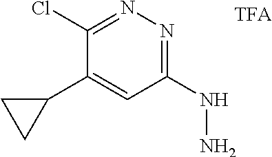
C1(C2CC2)=CC(NN)=NN=C1Cl
